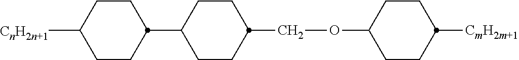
C(C1CCC(C2CCC([CnH2n+1])CC2)CC1)OC1CCC([CmH2m+1])CC1
